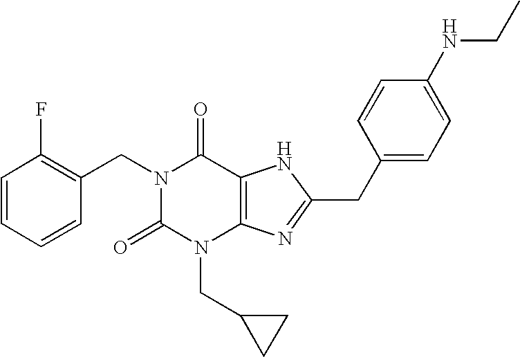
C1=CC=CC(CN2C(=O)N(CC3CC3)C3=C(C2=O)NC(CC2=CC=C(NCC)C=C2)=N3)=C1F
